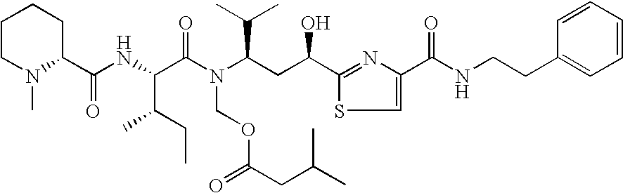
N(C(C(N(C(CC(C1=NC(C(=O)NCCC2=CC=CC=C2)=CS1)O)C(C)C)COC(CC(C)C)=O)=O)C(C)CC)C(C1CCCCN1C)=O
